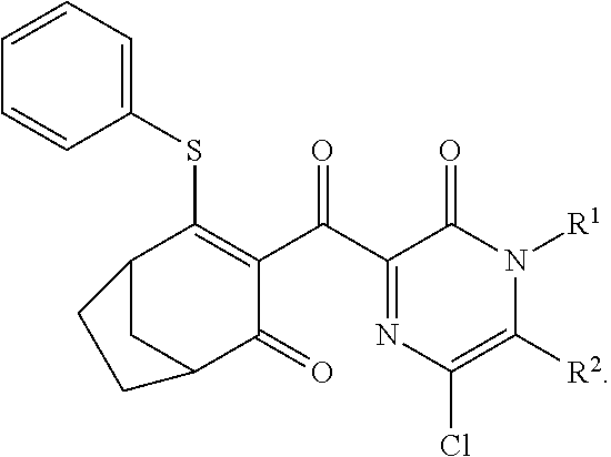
C12C(SC3=CC=CC=C3)=C(C(C3=NC(Cl)=C([R2])N([R1])C3=O)=O)C(=O)C(C1)CC2
